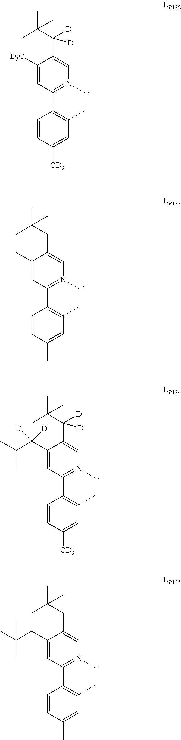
C1(CC(C)(C)C)=CC(C2=C(C)C=C(C)C=C2)=N(C)C=C1CC(C)(C)C.C1(C(C(C)C)([D])[D])=CC(C2=C(C)C=C([CD3])C=C2)=N(C)C=C1C(C(C)(C)C)([D])[D].C1(C)=CC(C2=C(C)C=C(C)C=C2)=N(C)C=C1CC(C)(C)C.C1([D3C])=CC(C2=C(C)C=C([CD3])C=C2)=N(C)C=C1C(C(C)(C)C)([D])[D]
